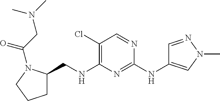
C1(Cl)=C(NCC2CCCN2C(CN(C)C)=O)N=C(NC2=CN(C)N=C2)N=C1
